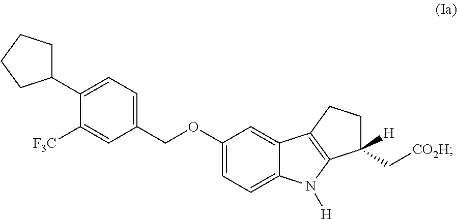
C1(C2=CC=C(COC3=CC=C4C(=C3)C3=C(N4[H])C([H])(C[CO2H])CC3)C=C2[F3C])CCCC1
